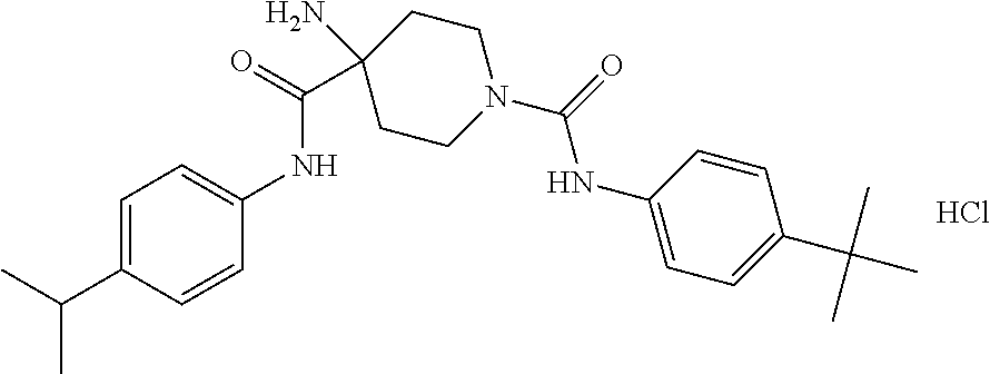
CC(C1=CC=C(NC(=O)C2(N)CCN(C(NC3=CC=C(C(C)(C)C)C=C3)=O)CC2)C=C1)C.Cl
